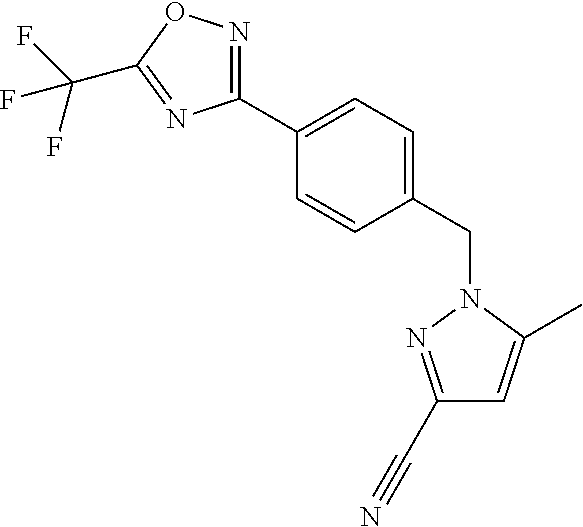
C1(C2=CC=C(CN3N=C(C#N)C=C3C)C=C2)=NOC(C(F)(F)F)=N1
